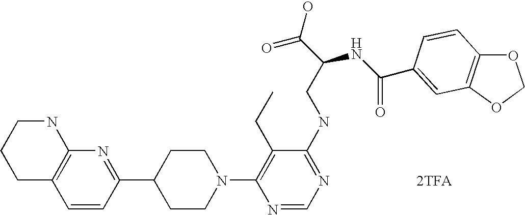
[2TFA].C1=CC(C2CCN(C3=C(CC)C(NCC(C(O)=O)NC(=O)C4=CC5=C(OCO5)C=C4)=NC=N3)CC2)=NC2=C1CCCN2
